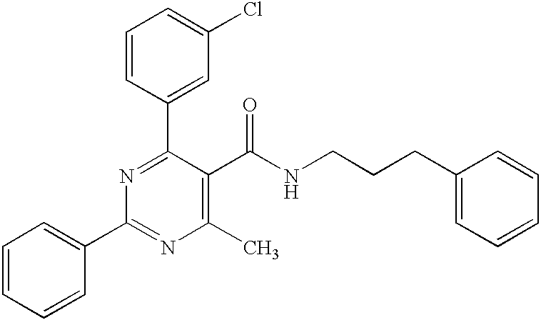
C1=CC(C2=NC(C3=CC=CC=C3)=NC(C)=C2C(NCCCC2=CC=CC=C2)=O)=CC(Cl)=C1
